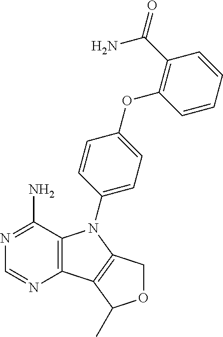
C12=C(C(N)=NC=N1)N(C1=CC=C(OC3=C(C(=O)N)C=CC=C3)C=C1)C1=C2C(C)OC1
